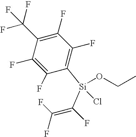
C1(F)=C(F)C([Si](C(=C(F)F)F)(OCC)Cl)=C(F)C(F)=C1C(F)(F)F
